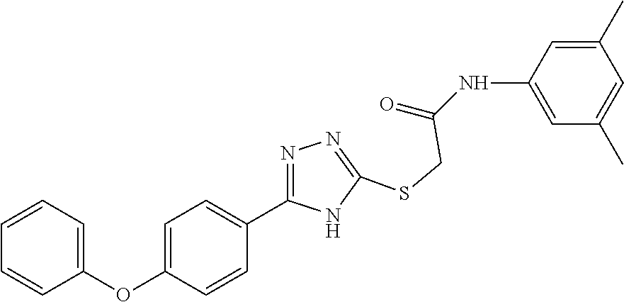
C1=C(NC(=O)CSC2=NN=C(C3=CC=C(OC4=CC=CC=C4)C=C3)N2)C=C(C)C=C1C
